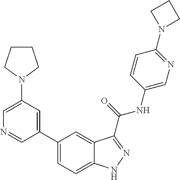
C1(N2CCCC2)=CN=CC(C2=CC=C3C(=C2)C(C(NC2=CN=C(N4CCC4)C=C2)=O)=NN3)=C1
